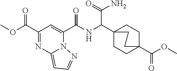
C1(C(OC)=O)=NC2=CC=NN2C(C(NC(C23CCC(C(OC)=O)(CC2)CC3)C(N)=O)=O)=C1
